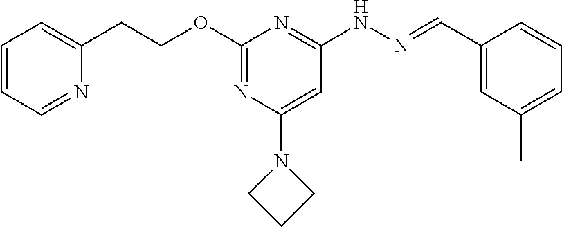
C1=CC=NC(CCOC2=NC(N3CCC3)=CC(NN=CC3=CC(C)=CC=C3)=N2)=C1
